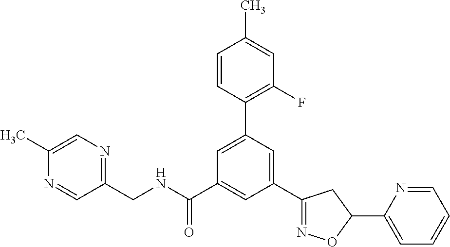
C1(C2=NOC(C3=CC=CC=N3)C2)=CC(C2=C(F)C=C(C)C=C2)=CC(C(NCC2=NC=C(C)N=C2)=O)=C1
